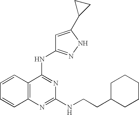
C1=CC2=C(C=C1)N=C(NCCC1CCCCC1)N=C2NC1=NNC(C2CC2)=C1
